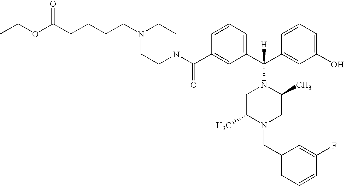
C1(C(N2CCN(CCCCC(OCC)=O)CC2)=O)=CC(C(C2=CC(O)=CC=C2)([H])N2CC(C)N(CC3=CC=CC(F)=C3)CC2C)=CC=C1
